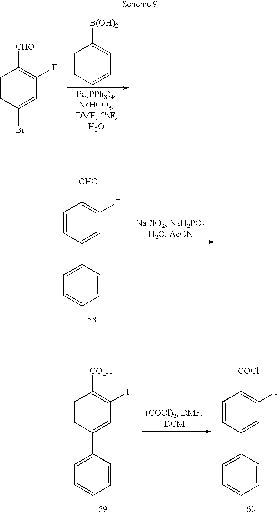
C1=CC=CC=C1[B(OH)2].C1=CC(Br)=CC(F)=C1[CHO].C1=CC(C2=CC=CC=C2)=CC(F)=C1[CHO].C1=CC(C2=CC=CC=C2)=CC(F)=C1[CO2H].C1=CC(C2=CC=CC=C2)=CC(F)=C1[COCl]
